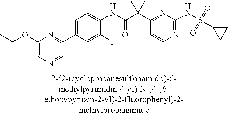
N1=C(NS(=O)(=O)C2CC2)N=C(C(C(NC2=CC=C(C3=NC(OCC)=CN=C3)C=C2F)=O)(C)C)C=C1C
